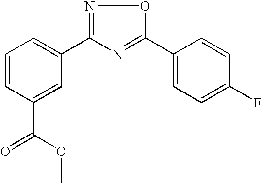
C1=CC(C(OC)=O)=CC(C2=NOC(C3=CC=C(F)C=C3)=N2)=C1
